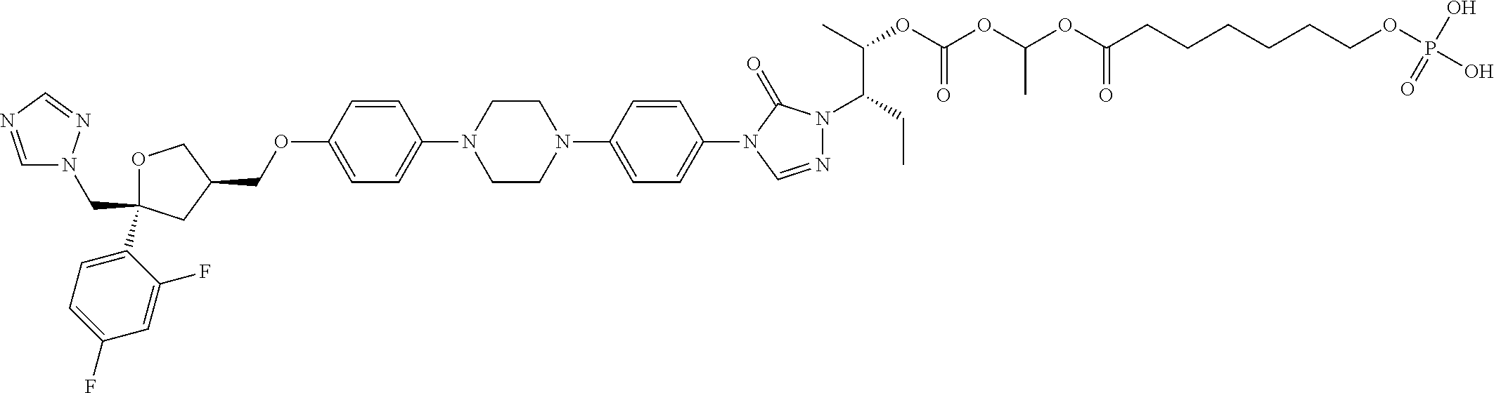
C1OC(C2=CC=C(F)C=C2F)(CN2C=NC=N2)CC1COC1=CC=C(N2CCN(C3=CC=C(N4C=NN(C(CC)C(C)OC(OC(OC(CCCCCCOP(O)(O)=O)=O)C)=O)C4=O)C=C3)CC2)C=C1
